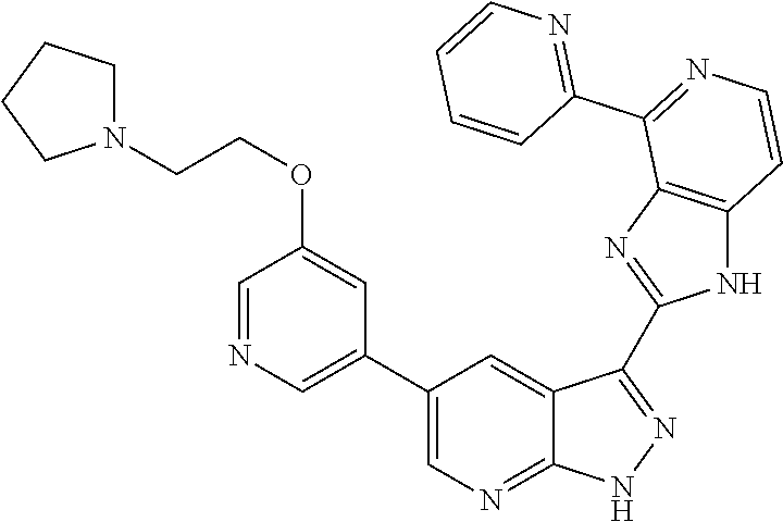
C1=NC=C(C2=CN=C3C(=C2)C(C2=NC4=C(N2)C=CN=C4C2=NC=CC=C2)=N[N H]3)C=C1OCCN1CCCC1
